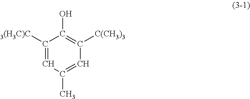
C1([3(H3C)C])=CC(C)=CC([C(CH3)3])=C1O
